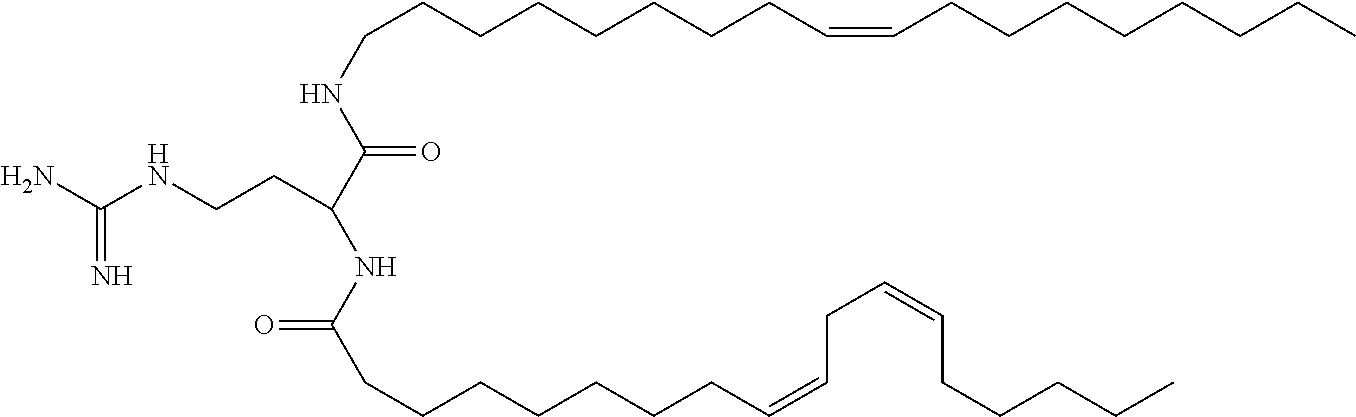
C(NCCC(C(=O)NCCCCCCCCC=CCCCCCCCC)NC(CCCCCCCC=CCC=CCCCCC)=O)(N)=N
